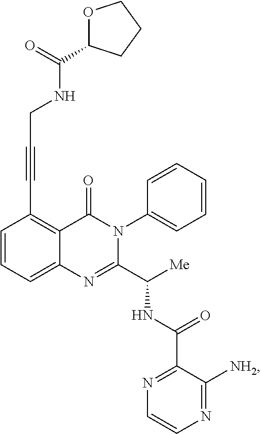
C1=CC=C2C(=C1C#CCNC(C1OCCC1)=O)C(=O)N(C1=CC=CC=C1)C(C([Me])NC(C1=NC=CN=C1[NH2])=O)=N2
